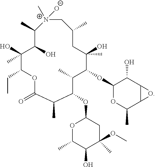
C1(OC2C(C)(O)CC(C)C[N+](C)([O-])C(C)C(O)C(O)(C)C(CC)OC(=O)C(C)C(OC3OC(C)C(O)C(C)(OC)C3)C2C)OC(C)C2C(C1O)O2
